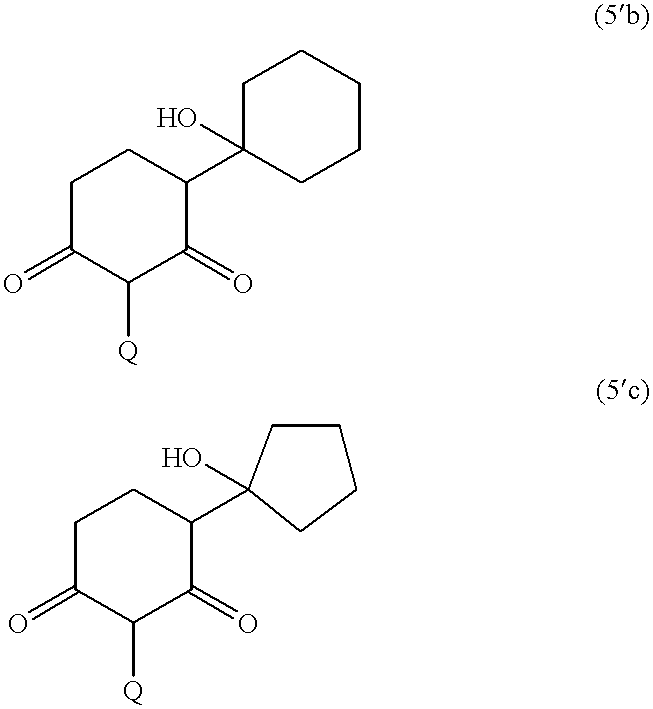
C1C(=O)C([Q])C(=O)C(C2(O)CCCCC2)C1.C1C(=O)C([Q])C(=O)C(C2(O)CCCC2)C1
